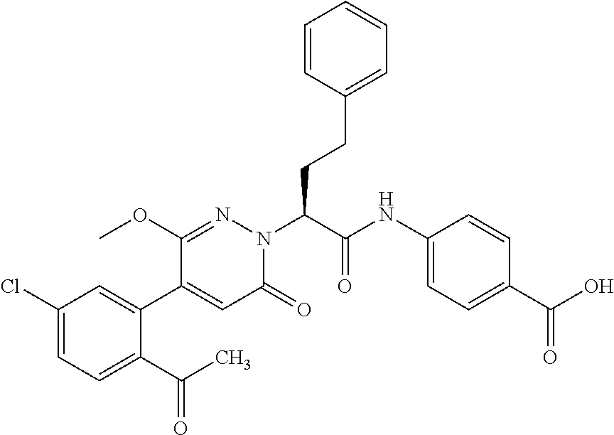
C1(Cl)=CC=C(C(C)=O)C(C2=CC(=O)N(C(C(NC3=CC=C(C(O)=O)C=C3)=O)CCC3=CC=CC=C3)N=C2OC)=C1
